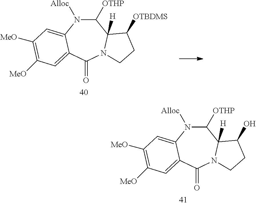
C1([OTHP])N([Alloc])C2=CC([MeO])=C([MeO])C=C2C(=O)N2C1([H])C([OTBDMS])CC2.C1([OTHP])N([Alloc])C2=CC([MeO])=C([MeO])C=C2C(=O)N2C1([H])C(O)CC2
